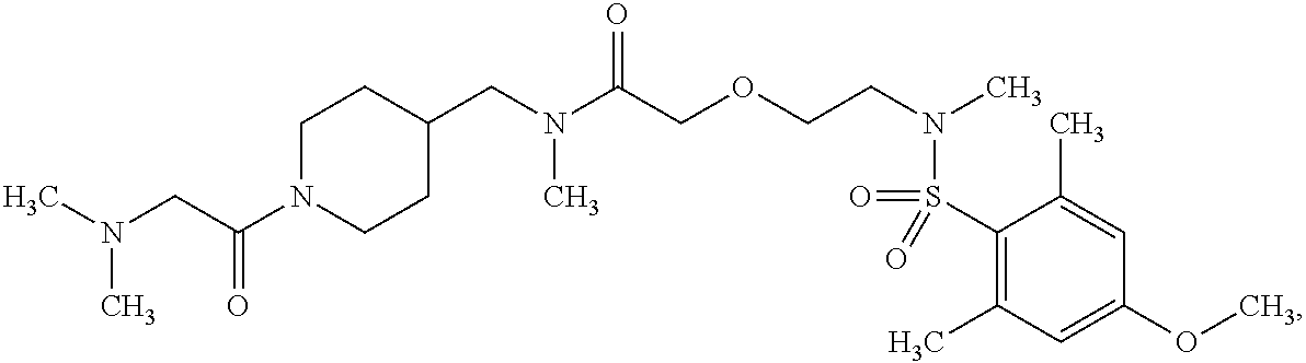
C1(CN(C(COCCN(C)S(=O)(C2=C(C)C=C(OC)C=C2C)=O)=O)C)CCN(C(CN(C)C)=O)CC1
